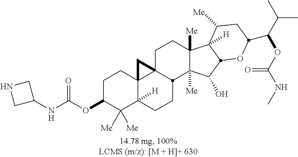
C1(OC(NC2CNC2)=O)C([Me])([Me])C2([H])C3(CC1)C1(CCC4([Me])C([Me])(C(O)C5C4([H])C([Me])CC(C(C(C)C)OC(NC)=O)O5)C1CC2)C3
